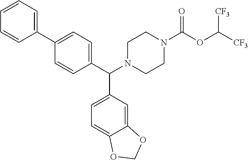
C1(C2=CC=CC=C2)=CC=C(C(N2CCN(C(OC([CF3])[CF3])=O)CC2)C2=CC=C3C(=C2)OCO3)C=C1
